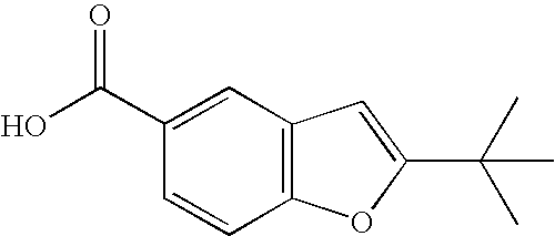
C(C1=CC2=C(C=C1)OC(C(C)(C)C)=C2)(=O)O
